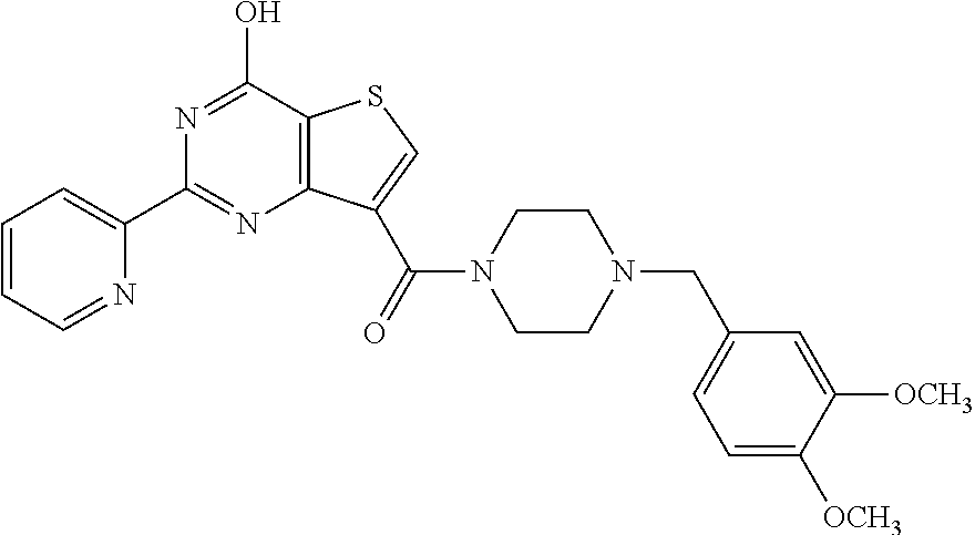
C1(C2=NC3=C(C(O)=N2)SC=C3C(N2CCN(CC3=CC=C([OCH3])C([OCH3])=C3)CC2)=O)=CC=CC=N1
